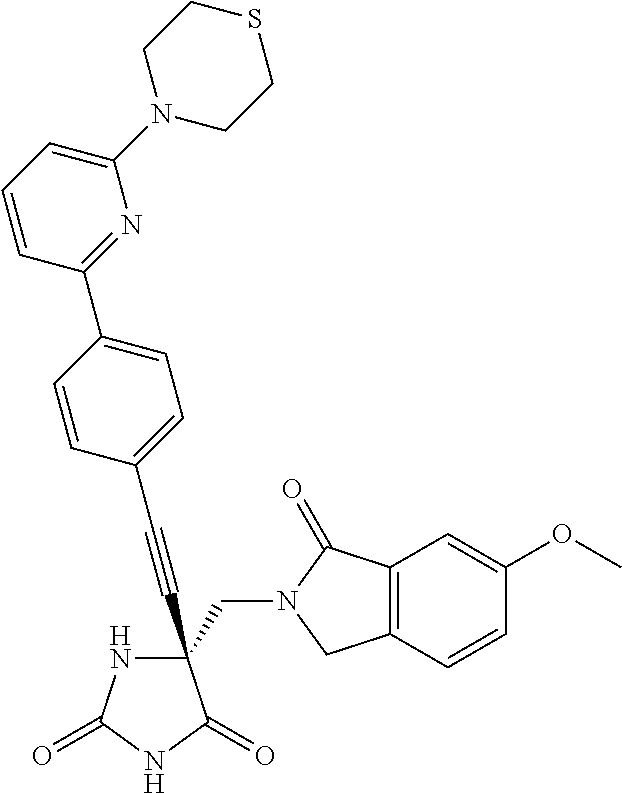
C(#CC1(CN2C(=O)C3=C(C2)C=CC(OC)=C3)NC(=O)NC1=O)C1=CC=C(C2=NC(N3CCSCC3)=CC=C2)C=C1
